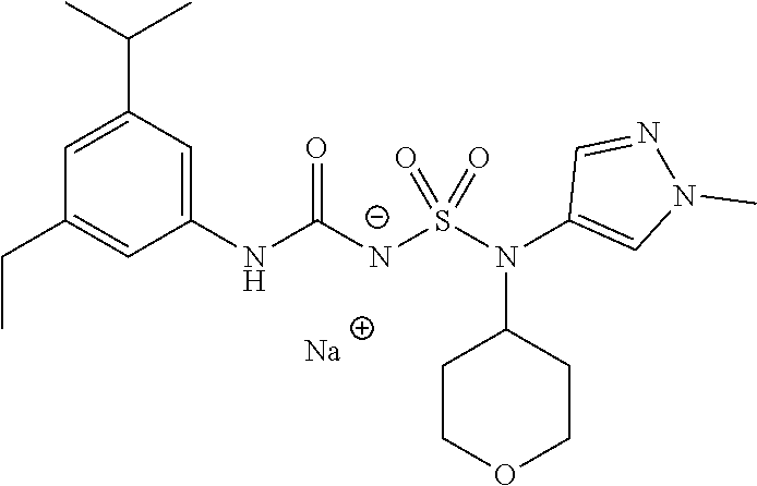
[Na].C1(C(C)C)=CC(CC)=CC(NC([N-]S(N(C2=CN(C)N=C2)C2CCOCC2)(=O)=O)=O)=C1
